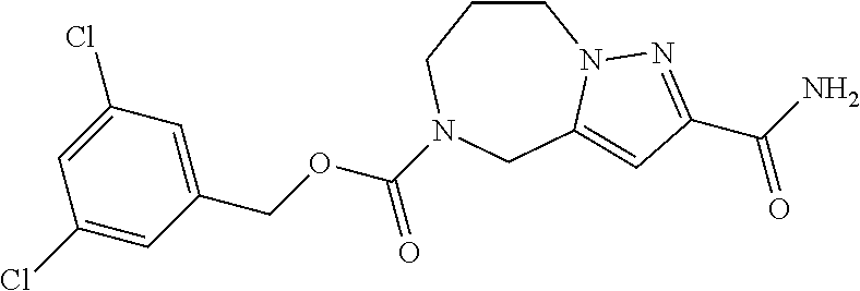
C1CCN(C(OCC2=CC(Cl)=CC(Cl)=C2)=O)CC2=CC(C(=O)N)=NN12
